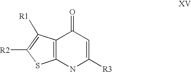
C12=C(NC([R3])=CC1=O)SC([R2])=C2[R1]
